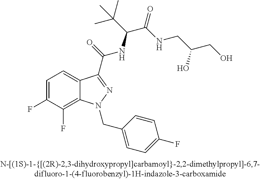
C1=C(F)C(F)=C2C(=C1)C(C(=O)NC(C(C)(C)C)C(=O)NCC(O)CO)=NN2CC1=CC=C(F)C=C1
